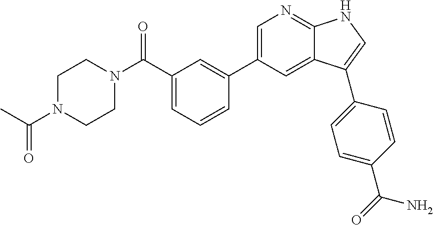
C1N(C(C)=O)CCN(C(C2=CC=CC(C3=CN=C4C(=C3)C(C3=CC=C(C(N)=O)C=C3)=CN4)=C2)=O)C1
